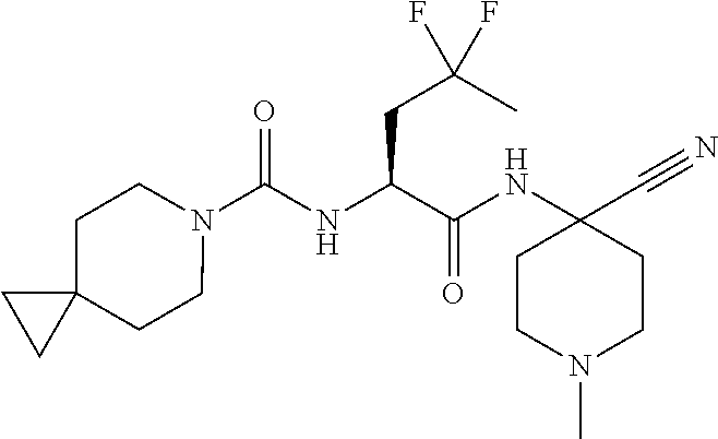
N1(C(NC(C(NC2(C#N)CCN(C)CC2)=O)CC(C)(F)F)=O)CCC2(CC1)CC2
